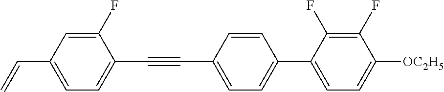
C1(F)=CC(C=C)=CC=C1C#CC1=CC=C(C2=CC=C([OC2H5])C(F)=C2F)C=C1
